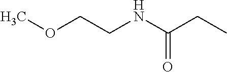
O(CCNC(CC)=O)C
